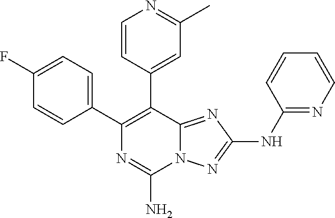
N12C(=NC(NC3=NC=CC=C3)=N1)C(C1=CC(C)=NC=C1)=C(C1=CC=C(F)C=C1)N=C2N
